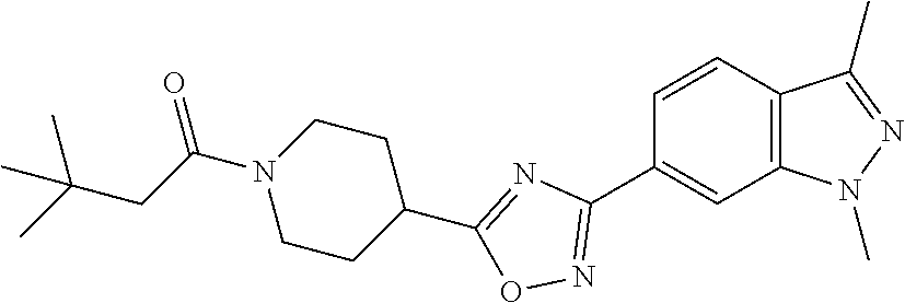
C1=CC2=C(C=C1C1=NOC(C3CCN(C(CC(C)(C)C)=O)CC3)=N1)N(C)N=C2C
